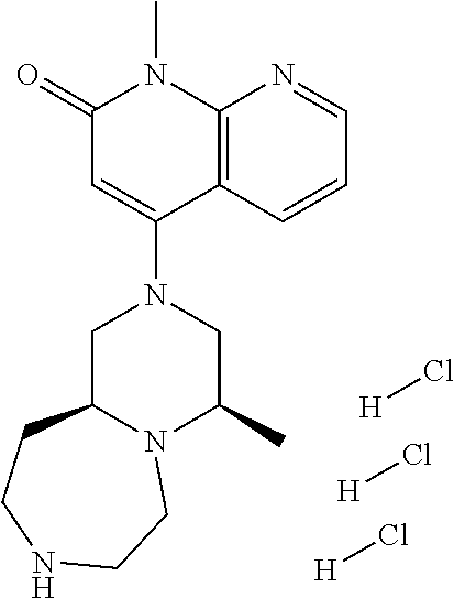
C12=C(N(C)C(=O)C=C1N1CC3N(C(C)C1)CCNCC3)N=CC=C2.[H]Cl.[H]Cl.[H]Cl
